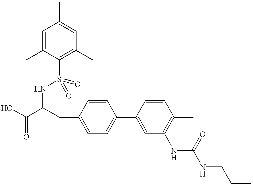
OC(C(CC1=CC=C(C2=CC(NC(=O)NCCC)=C(C)C=C2)C=C1)NS(=O)(=O)C1=C(C)C=C(C)C=C1C)=O
